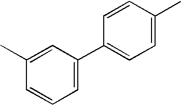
C1=CC(C2=CC=CC(C)=C2)=CC=C1C
